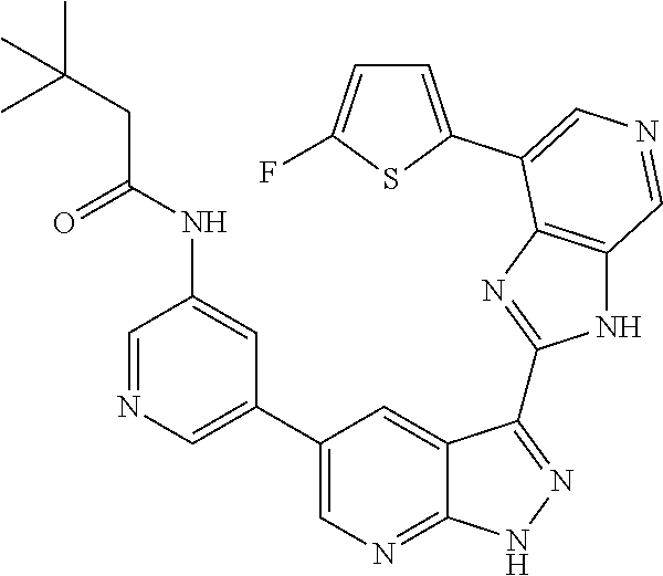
C1=NC=C(C2=CN=C3C(=C2)C(C2=NC4=C(N2)C=NC=C4C2=CC=C(F)S2)=NN3)C=C1NC(CC(C)(C)C)=O
